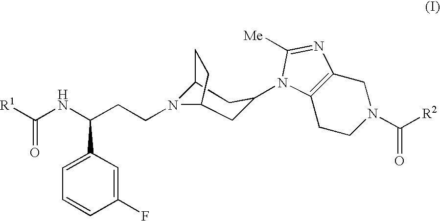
[R1]C(NC(CCN1C2CC(N3C4=C(CN(C([R2])=O)CC4)N=C3[Me])CC1CC2)C1=CC=CC(F)=C1)=O
